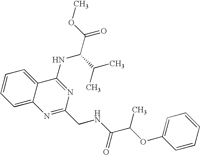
C1=CC=C2C(=C1)C(NC(C(C)C)C(=O)OC)=NC(CNC(=O)C(OC1=CC=CC=C1)C)=N2
